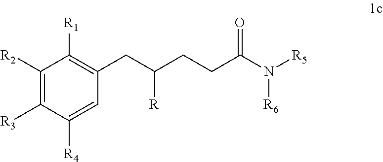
C1([R2])=C([R3])C([R4])=CC(CC([R])CCC(N([R6])[R5])=O)=C1[R1]
